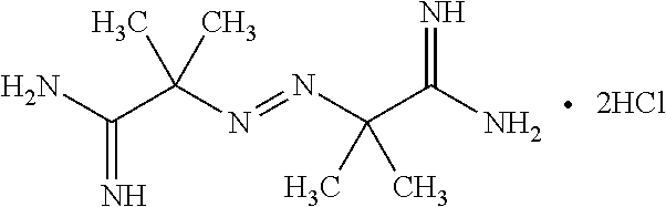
NC(C(N=NC(C(N)=N)(C)C)(C)C)=N
